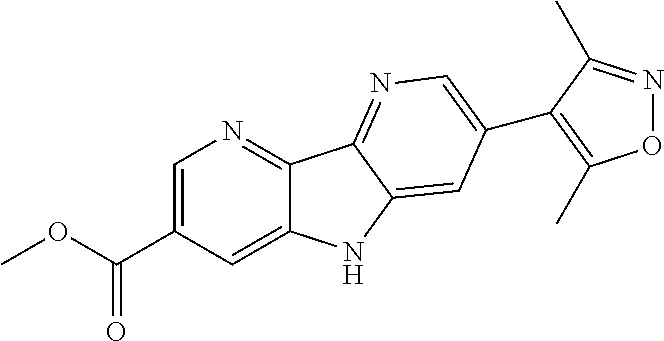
C1=C(C(OC)=O)C=C2C(=N1)C1=NC=C(C3=C(C)ON=C3C)C=C1N2
